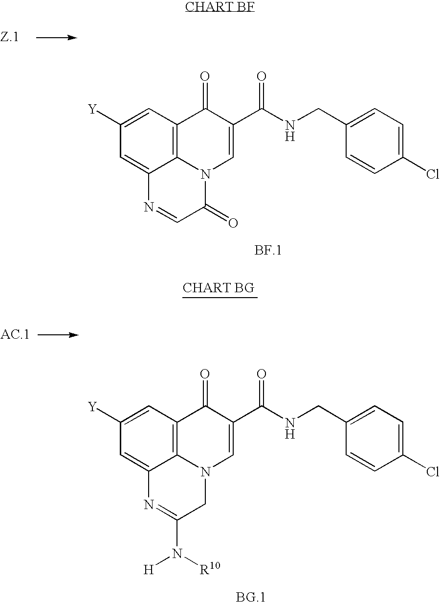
C1=C(C(NCC2=CC=C(Cl)C=C2)=O)C(=O)C2=C3N1C(=O)C=NC3=CC([Y])=C2.C1=C(C(NCC2=CC=C(Cl)C=C2)=O)C(=O)C2=C3N1CC(N([H])[R10])=NC3=CC([Y])=C2
